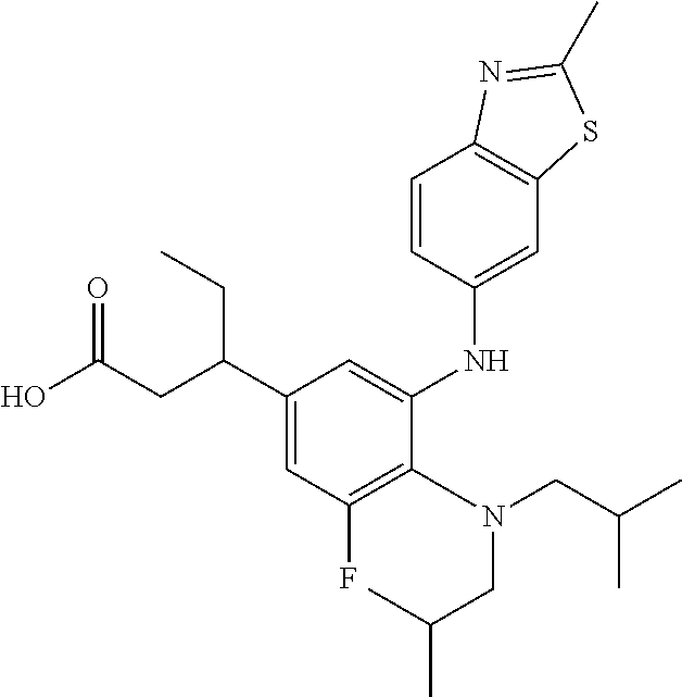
C1(F)=C(N(CC(C)C)CC(C)C)C(NC2=CC3=C(C=C2)N=C(C)S3)=CC(C(CC(O)=O)CC)=C1
